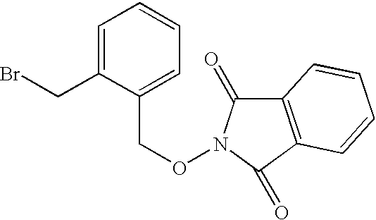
C1=C(CBr)C(CON2C(=O)C3=C(C2=O)C=CC=C3)=CC=C1
